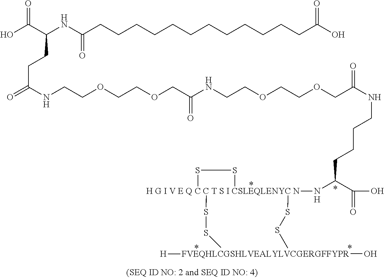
OC(=O)C(CCC(NCCOCCOCC(=O)NCCOCCOCC(=O)NCCCCC(C(O)=O)N[H G I V E Q C C T S I CSLEQLENYC N]1(SSC)(SSC)SS1)=O)NC(=O)CCCCCCCCCCCCC(O)=O.[FVEQHLCGSHLVEALYLVCGERGFFYPR](O)[H].[H]
